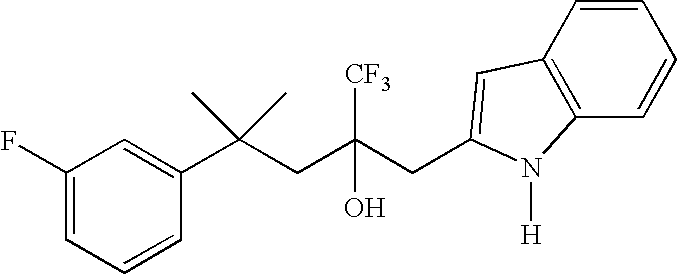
C1=CC(C(CC(CC2=CC3=C(C=CC=C3)N2[H])([CF3])O)(C)C)=CC(F)=C1
